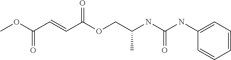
COC(C=CC(OCC(NC(NC1=CC=CC=C1)=O)C)=O)=O
